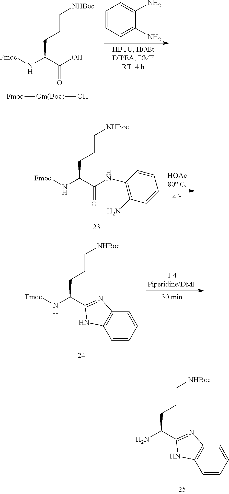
[Fmoc]NC(C(O)=O)CCC[NHBoc].[Fmoc][Om(Boc)]O.C1=CC=C(N)C(N)=C1.[Fmoc]NC(C(NC1=C(N)C=CC=C1)=O)CCC[NHBoc].[Fmoc]NC(CCC[NHBoc])C1=NC2=C(C=CC=C2)N1.NC(CCC[NHBoc])C1=NC2=C(C=CC=C2)N1
